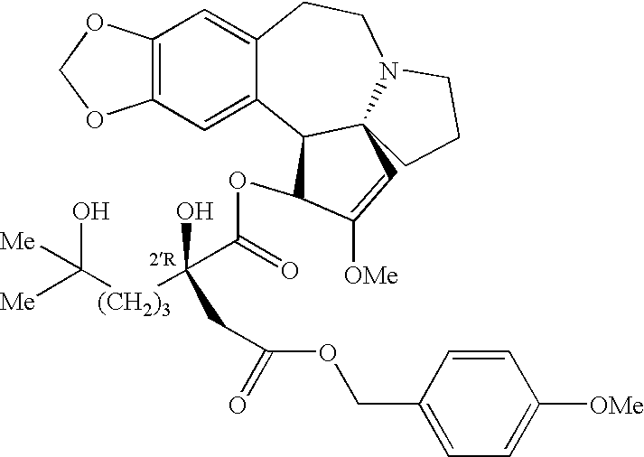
C12=C(C=C3C(=C1)CCN1C4(C3C(OC(=O)C([(CH2)3]C([Me])(O)[Me])(O)CC(=O)OCC3=CC=C([OMe])C=C3)C([OMe])=C4)CCC1)OCO2
